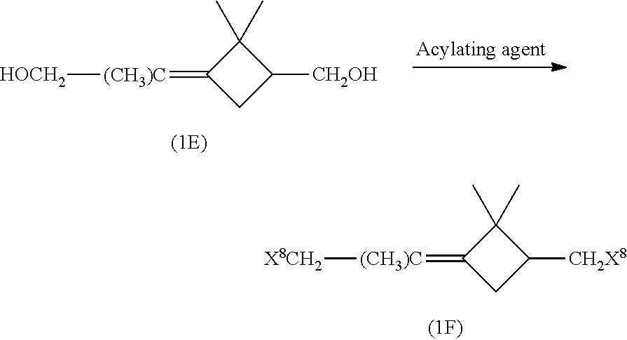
C1(C)(C)C(=[(CH3)C][X8CH2])CC1[CH2X8].C1(C)(C)C(=[(CH3)C][HOCH2])CC1[CH2OH]
